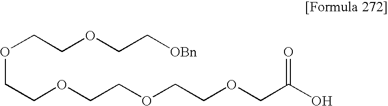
O(CCOCCOCCOCC(O)=O)CCOCC[OBn]
